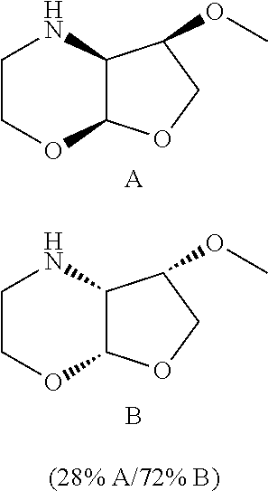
C1COC2C(N1)C(OC)CO2.C1COC2C(N1)C(OC)CO2.[A].B.[(28% A/72% B)]
